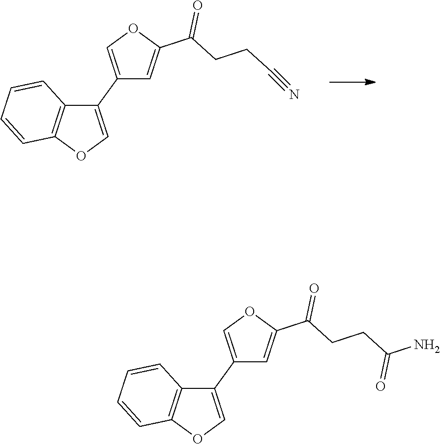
C1(C2=COC(C(CCC#N)=O)=C2)=COC2=C1C=CC=C2.C1(C2=COC(C(CCC(N)=O)=O)=C2)=COC2=C1C=CC=C2
